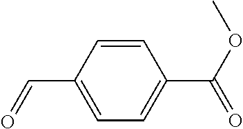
C1=CC(C=O)=CC=C1C(OC)=O
